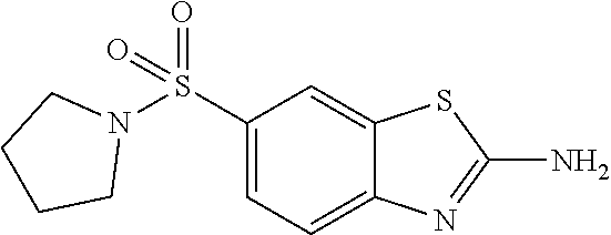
C1=C2C(=CC=C1S(=O)(N1CCCC1)=O)N=C(N)S2
